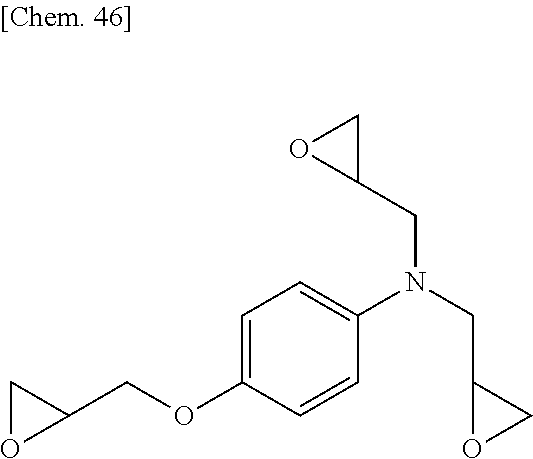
C1=C(OCC2CO2)C=CC(N(CC2OC2)CC2CO2)=C1
